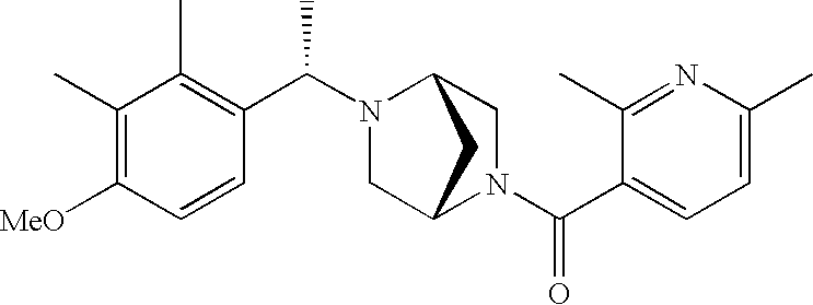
C1=C(C)N=C(C)C(C(N2CC3N(C(C4=C(C)C(C)=C([MeO])C=C4)C)CC2C3)=O)=C1
